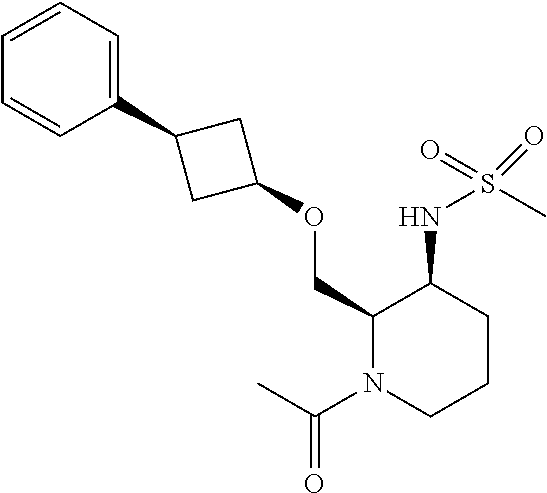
C1(COC2CC(C3=CC=CC=C3)C2)N(C(C)=O)CCCC1NS(C)(=O)=O
